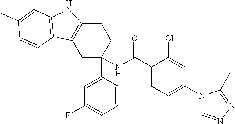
C1C(C2=CC(F)=CC=C2)(NC(C2=CC=C(N3C=NN=C3C)C=C2Cl)=O)CCC2=C1C1=C(N2)C=C(C)C=C1
